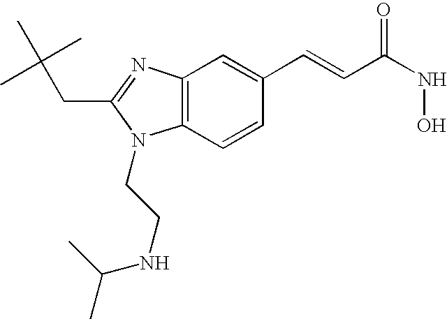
C12=C(N=C(CC(C)(C)C)N1CCNC(C)C)C=C(C=CC(NO)=O)C=C2
